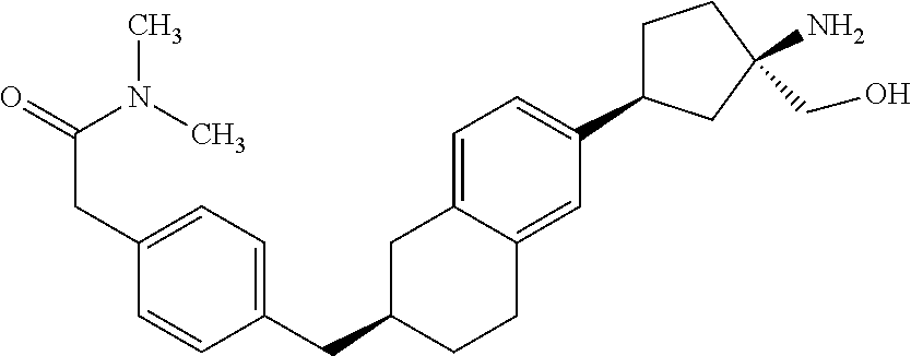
C1=C2C(=CC(C3CCC(N)(CO)C3)=C1)CCC(CC1=CC=C(CC(=O)N(C)C)C=C1)C2
